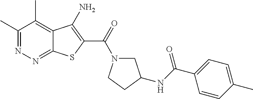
C1(C)=NN=C2C(=C1C)C(N)=C(C(=O)N1CC(NC(C3=CC=C(C)C=C3)=O)CC1)S2
